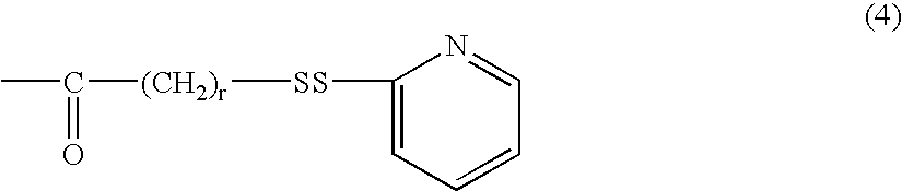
CC([(CH2)r][SS]C1=CC=CC=N1)=O
